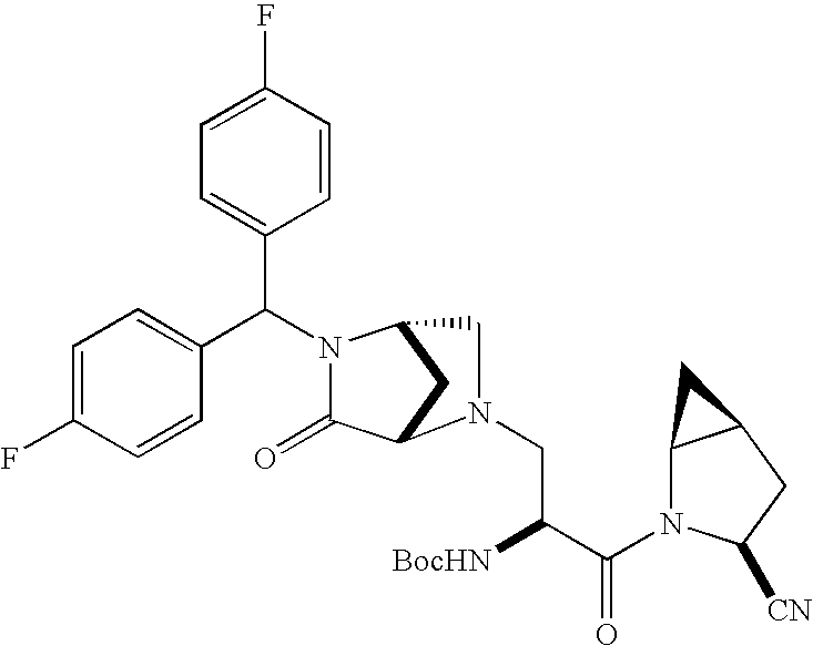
C(N1C(=O)C2CC1CN2CC([BocHN])C(=O)N1C2C(CC1[CN])C2)(C1=CC=C(F)C=C1)C1=CC=C(F)C=C1
